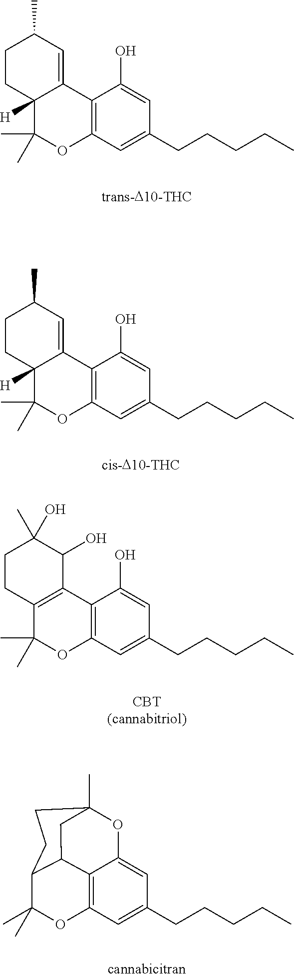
C12=C(C=C(CCCCC)C=C1O)OC(C)(C)C1([H])C2=CC(C)CC1.C12=C(C=C(CCCCC)C=C1O)OC(C)(C)C1([H])C2=CC(C)CC1.C12=C(C=C(CCCCC)C=C1O)OC(C)(C)C1=C2C(O)C(C)(O)CC1.C12=C3C=C(CCCCC)C=C1OC1(C)CC2C(C(C)(C)O3)CC1
